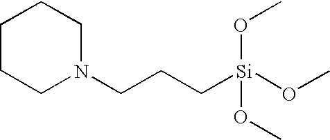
N1(CCC[Si](OC)(OC)OC)CCCCC1
